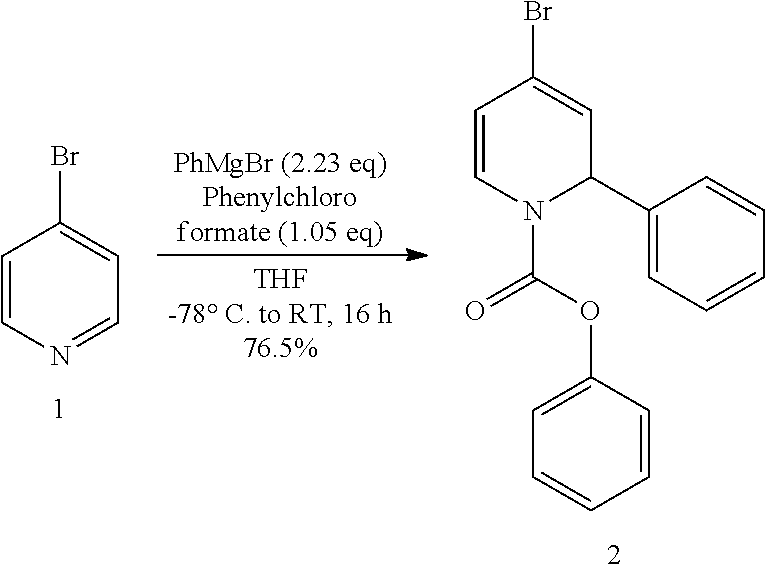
C1=NC=CC(Br)=C1.C1=CC=CC(OC(=O)N2C(C3=CC=CC=C3)C=C(Br)C=C2)=C1
